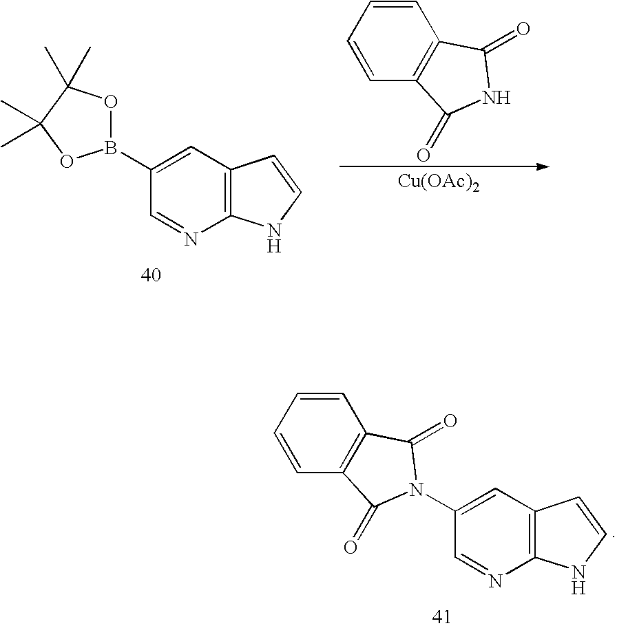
C1=CC=CC2=C1C(=O)NC2=O.[Cu(OAc)2].C1=C(B2OC(C)(C)C(C)(C)O2)C=NC2=C1C=CN2.C1=C(N2C(=O)C3=C(C=CC=C3)C2=O)C=NC2=C1C=CN2
